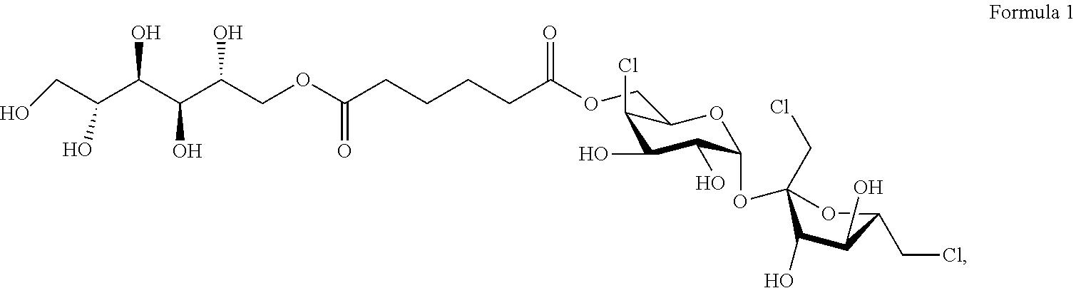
C1(Cl)C(O)C(O)C(OC2(CCl)C(O)C(O)C(CCl)O2)OC1COC(CCCCC(=O)OCC(C(C(C(CO)O)O)O)O)=O
